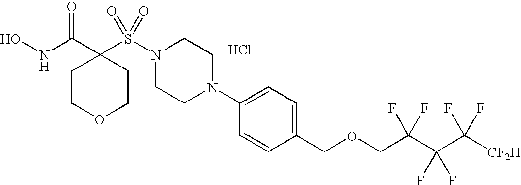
ONC(C1(S(N2CCN(C3=CC=C(COCC(C(C([CF2H])(F)F)(F)F)(F)F)C=C3)CC2)(=O)=O)CCOCC1)=O.Cl
